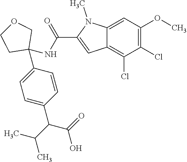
C1=C2C(=C(Cl)C(Cl)=C1OC)C=C(C(NC1(C3=CC=C(C(C(C)C)C(=O)O)C=C3)COCC1)=O)N2C
